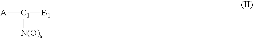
[A][C1]([B1])[N(O)s]
